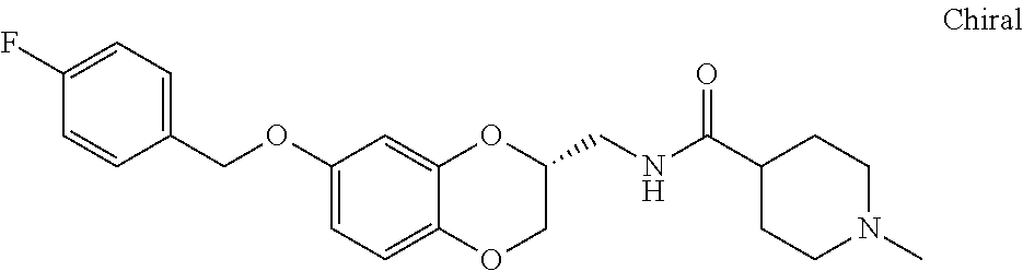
O(C1=CC=C2C(=C1)OC(CNC(C1CCN(C)CC1)=O)CO2)CC1=CC=C(F)C=C1
